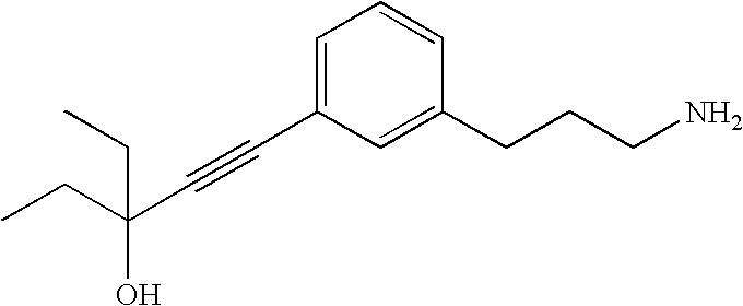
C1=C(C#CC(O)(CC)CC)C=C(CCCN)C=C1
